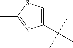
C1(C(C)(C)C)=CSC(C)=N1
